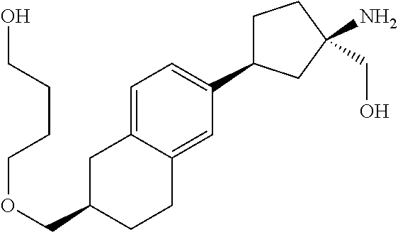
C1=C2C(=CC(C3CCC(CO)(N)C3)=C1)CCC(COCCCCO)C2
